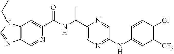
C12=C(C=NC(C(NC(C3=CN=C(NC4=CC([CF3])=C(Cl)C=C4)C=N3)C)=O)=C1)N=CN2CC
